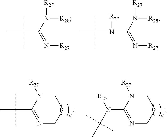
CC(C(=N[R27])N([R28])[R27])(C)C.CC(C)(C)N(C(=N[R27])N([R28])[R27])[R27].CC(C)(C)C1=NCCCN1[R27].N(C1=NCCCN1[R27])(C(C)(C)C)[R27]
